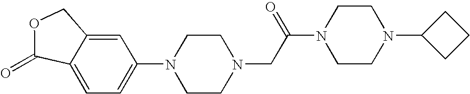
C1=C2C(=CC=C1N1CCN(CC(N3CCN(C4CCC4)CC3)=O)CC1)C(=O)OC2
